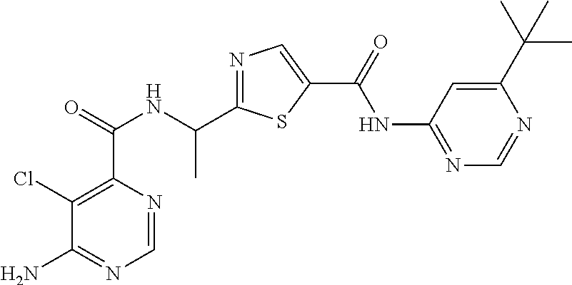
C1=NC(C(=O)NC(C2=NC=C(C(=O)NC3=NC=NC(C(C)(C)C)=C3)S2)C)=C(Cl)C(N)=N1
